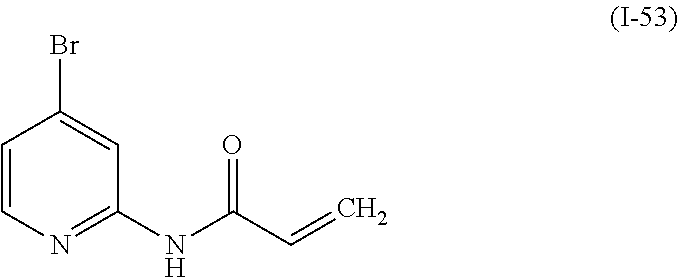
C1=CN=C(NC(C=C)=O)C=C1Br
